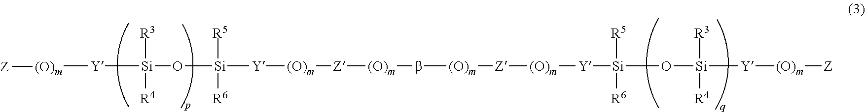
[Y]([Si]([R3])([R4])O[Si]([R5])([R6])[Y][(O)m][Z][(O)m]b[(O)m][Z][(O)m][Y][Si]([R5])([R6])O[Si]([R3])([R4])[Y][(O)m][Z])[(O)m][Z]
